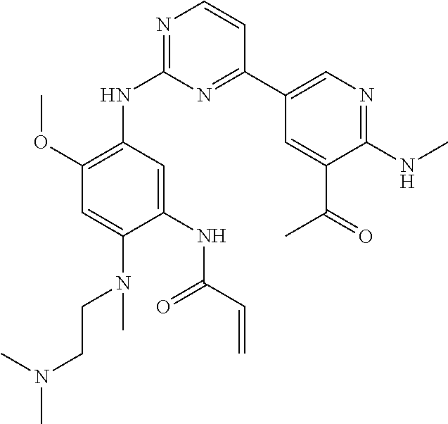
C1=C(N(CCN(C)C)C)C(NC(C=C)=O)=CC(NC2=NC=CC(C3=CN=C(NC)C(C(=O)C)=C3)=N2)=C1OC
